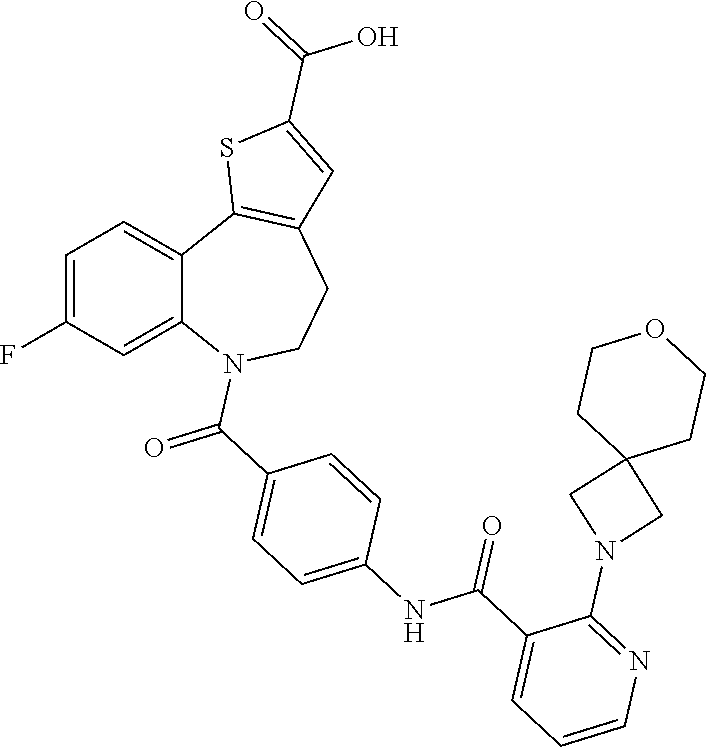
C1=C(F)C=C2C(=C1)C1=C(CCN2C(C2=CC=C(NC(C3=CC=CN=C3N3CC4(C3)CCOCC4)=O)C=C2)=O)C=C(C(=O)O)S1
